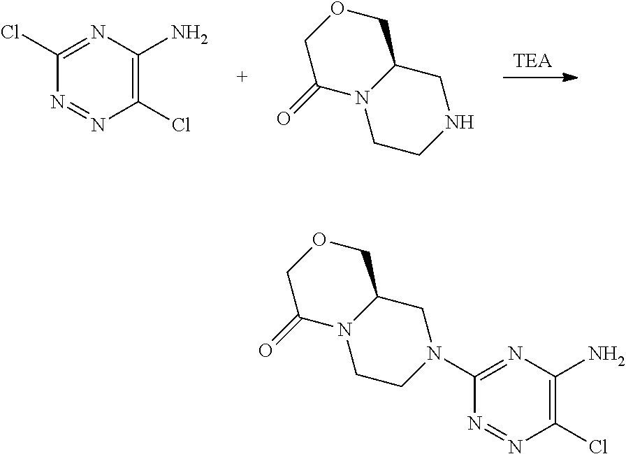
[TEA].N1=NC(Cl)=C(N)N=C1Cl.C1CNCC2N1C(=O)COC2.N1=NC(Cl)=C(N)N=C1N1CCN2C(C1)COCC2=O
